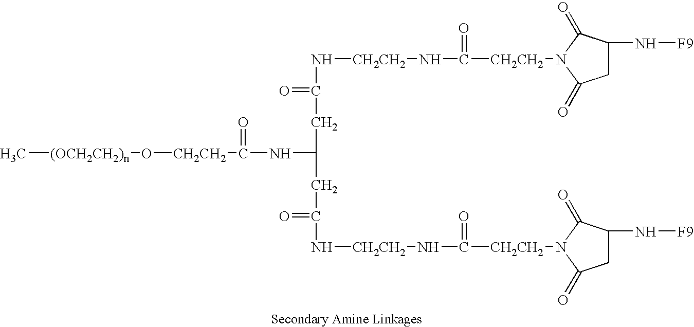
C[(OCH2CH2)n]O[CH2CH2]C(=O)NC(CC(=O)N[CH2CH2]NC(=O)[CH2CH2]N1C(=O)C(N[F9])CC1=O)CC(=O)N[CH2CH2]NC(=O)[CH2CH2]N1C(=O)C(N[F9])CC1=O
